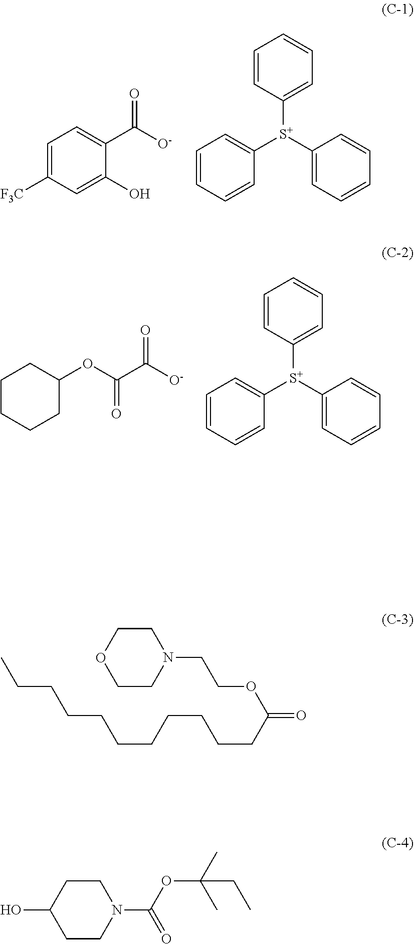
C1=C([F3C])C=C(O)C(C([O-])=O)=C1.C1=CC([S+](C2=CC=CC=C2)C2=CC=CC=C2)=CC=C1.C1CCCC(OC(C([O-])=O)=O)C1.C1=CC([S+](C2=CC=CC=C2)C2=CC=CC=C2)=CC=C1.C1N(CCOC(=O)CCCCCCCCCCC)CCOC1.C1(O)CCN(C(OC(CC)(C)C)=O)CC1
